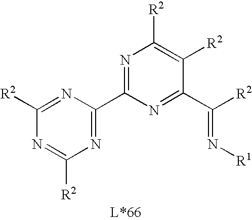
N1=C(C2=NC([R2])=NC([R2])=N2)N=C(C([R2])=N[R1])C([R2])=C1[R2]
